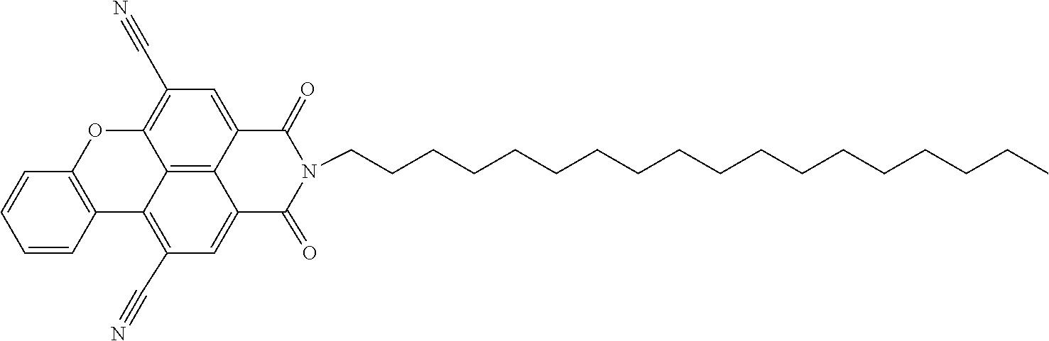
C12=C(C#N)C=C3C4=C1C(=C(C#N)C=C4C(=O)N(CCCCCCCCCCCCCCCCCC)C3=O)C1=C(O2)C=CC=C1
